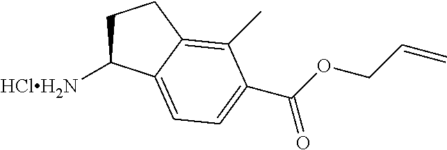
C1C([HClH2N])C2=CC=C(C(OCC=C)=O)C(C)=C2C1
